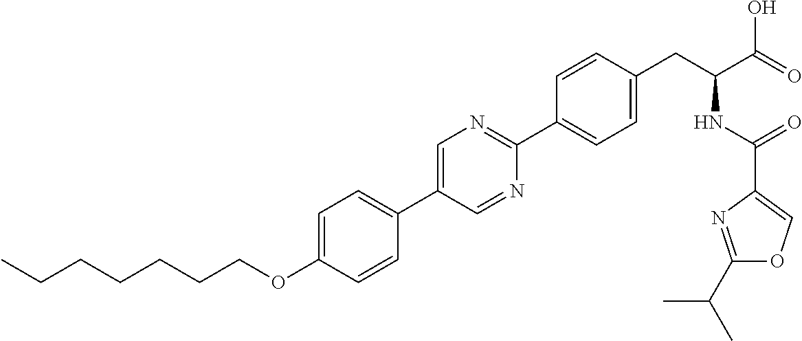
C(OC1=CC=C(C2=CN=C(C3=CC=C(CC(NC(=O)C4=COC(C(C)C)=N4)C(=O)O)C=C3)N=C2)C=C1)CCCCCC
